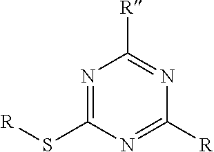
N1=C(S[R])N=C([R])N=C1[R]
